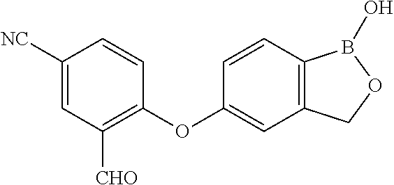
C1([NC])=CC([CHO])=C(OC2=CC3=C(C=C2)B(O)OC3)C=C1
